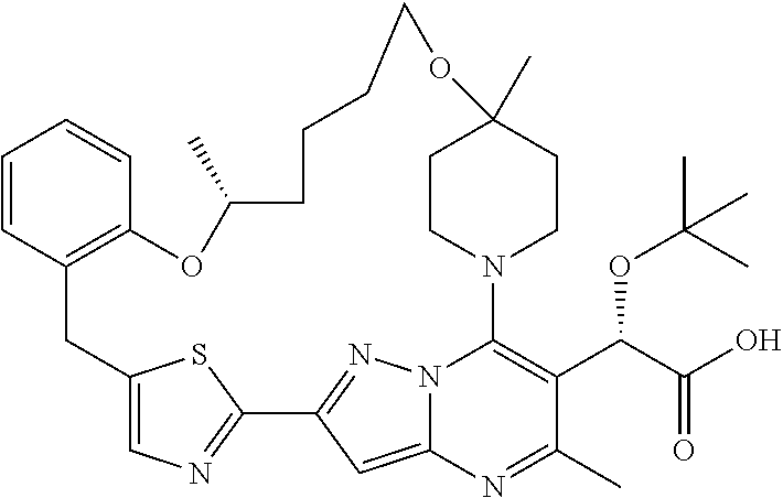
C1=CC2=C(C=C1)OC(C)CCCCOC1(C)CCN(C3=C(C(C(O)=O)OC(C)(C)C)C(C)=NC4=CC(=NN43)C3=NC=C(C2)S3)CC1
